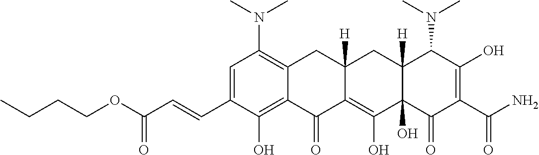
C1=C(C=CC(OCCCC)=O)C(O)=C2C(=C1N(C)C)CC1([H])C(=C(O)C3(O)C([H])(C1)C(N(C)C)C(O)=C(C(N)=O)C3=O)C2=O
